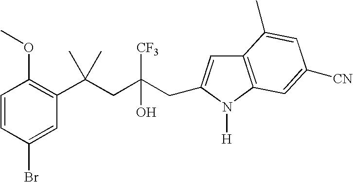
C1(Br)=CC(C(CC(CC2=CC3=C(N2[H])C=C([CN])C=C3C)([CF3])O)(C)C)=C(OC)C=C1
